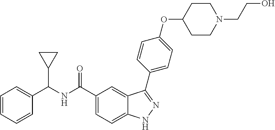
C1=CC=CC(C(NC(C2=CC=C3C(=C2)C(C2=CC=C(OC4CCN(CCO)CC4)C=C2)=NN3)=O)C2CC2)=C1
